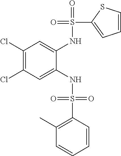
C1(Cl)=C(Cl)C=C(NS(=O)(=O)C2=C(C)C=CC=C2)C(NS(=O)(C2=CC=CS2)=O)=C1
